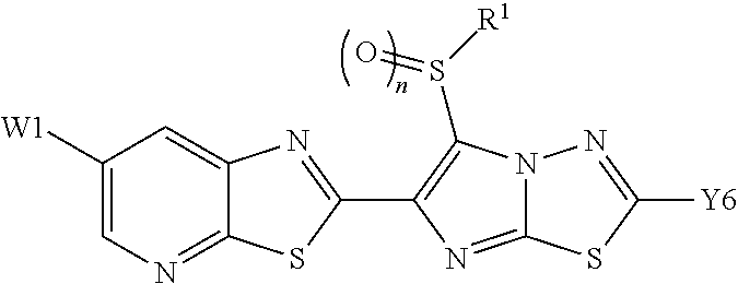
C12=NC=C([W1])C=C1N=C(C1=C(S([R1])=O)N3C(=N1)SC([Y6])=N3)S2
